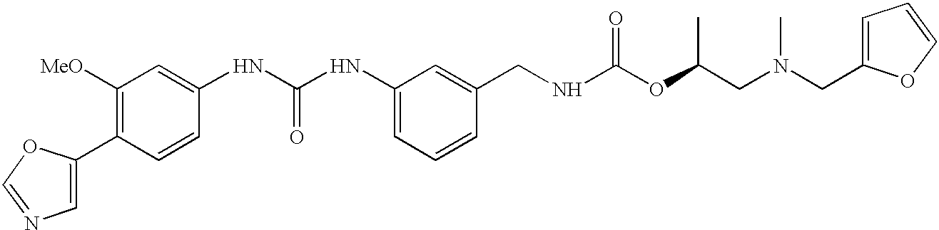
N1=COC(C2=C([MeO])C=C(NC(NC3=CC=CC(CNC(OC(CN(CC4=CC=CO4)C)C)=O)=C3)=O)C=C2)=C1
